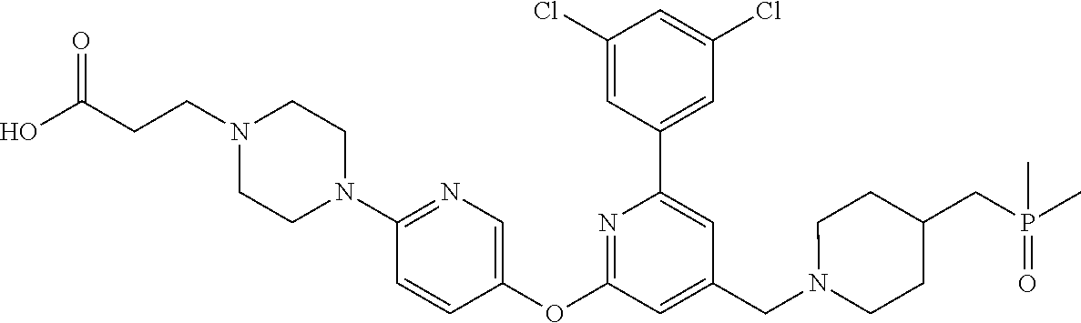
C1(Cl)=CC(C2=CC(CN3CCC(CP(C)(C)=O)CC3)=CC(OC3=CN=C(N4CCN(CCC(=O)O)CC4)C=C3)=N2)=CC(Cl)=C1
